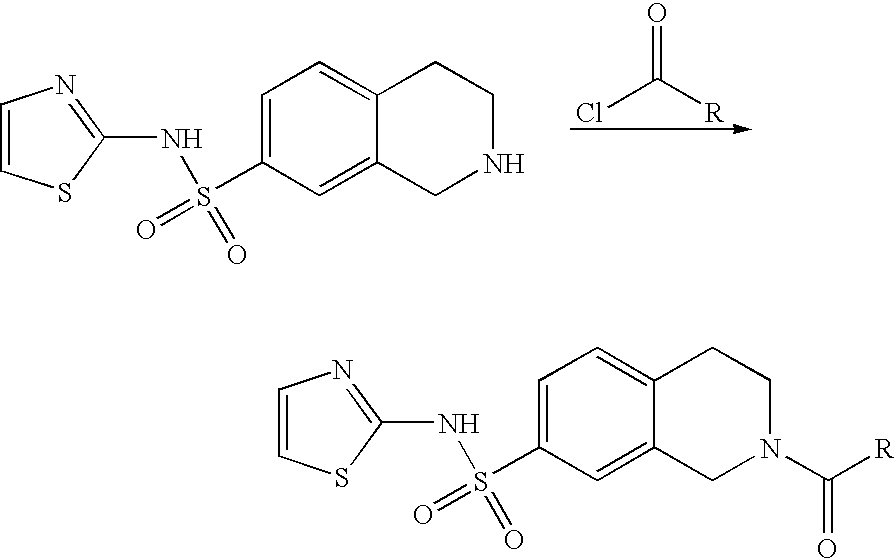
ClC([R])=O.C1=C(S(NC2=NC=CS2)(=O)=O)C=C2C(=C1)CCNC2.C1=C(S(NC2=NC=CS2)(=O)=O)C=C2C(=C1)CCN(C([R])=O)C2
